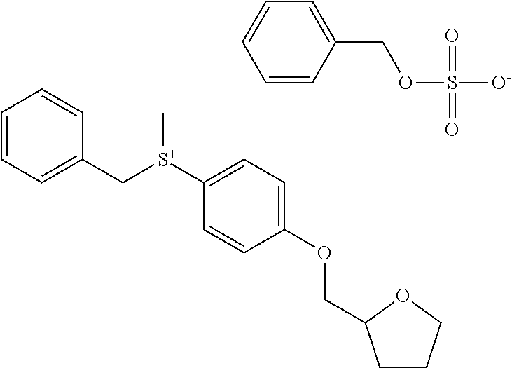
C1=CC=C(C[S+](C2=CC=C(OCC3CCCO3)C=C2)C)C=C1.C1=CC(COS([O-])(=O)=O)=CC=C1
